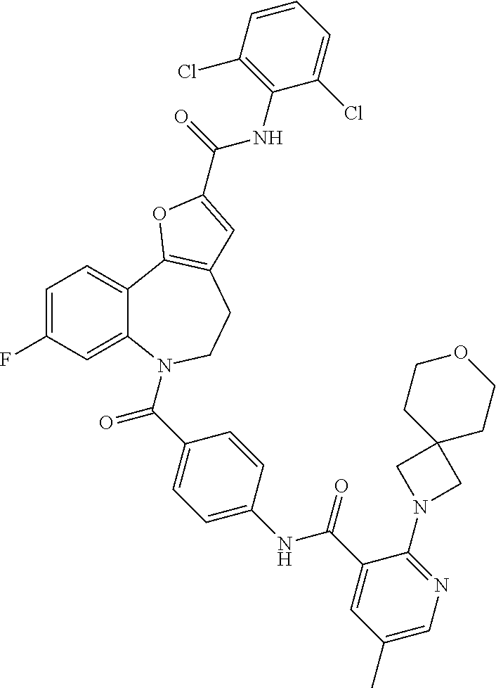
C1=C(F)C=C2C(=C1)C1=C(CCN2C(=O)C2=CC=C(NC(=O)C3=CC(C)=CN=C3N3CC4(C3)CCOCC4)C=C2)C=C(C(NC2=C(Cl)C=CC=C2Cl)=O)O1
